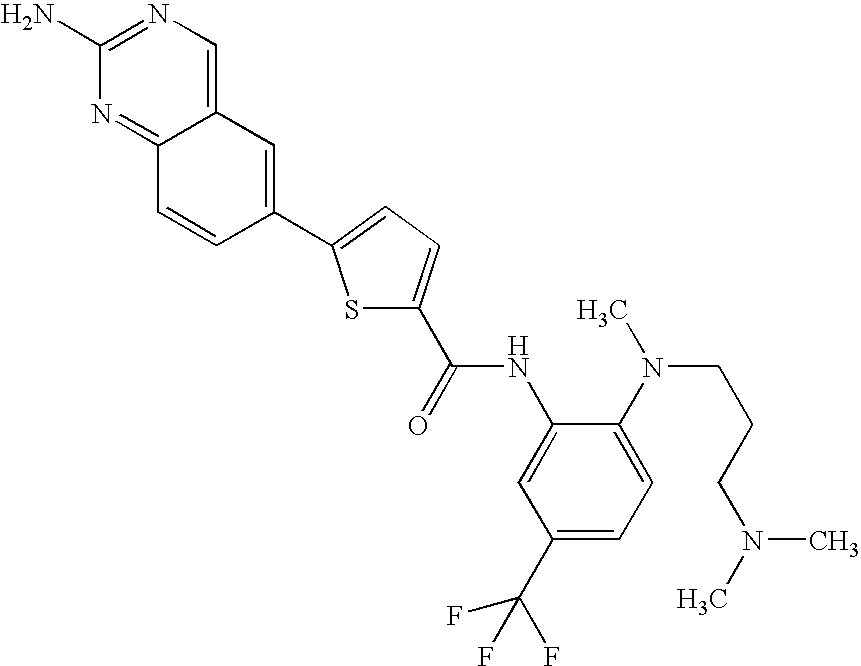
C12=CN=C(N)N=C1C=CC(C1=CC=C(C(=O)NC3=CC(C(F)(F)F)=CC=C3N(C)CCCN(C)C)S1)=C2
